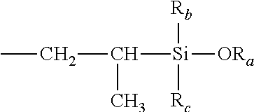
C([Si]([ORa])([Rb])[Rc])(CC)C
